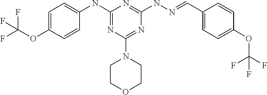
C1=C(OC(F)(F)F)C=CC(NC2=NC(N3CCOCC3)=NC(NN=CC3=CC=C(OC(F)(F)F)C=C3)=N2)=C1
